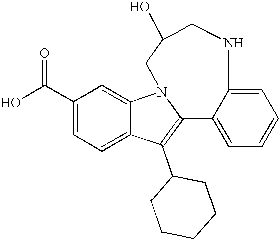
C1(C(O)=O)=CC=C2C(=C1)N1C(=C2C2CCCCC2)C2=CC=CC=C2NCC(O)C1
